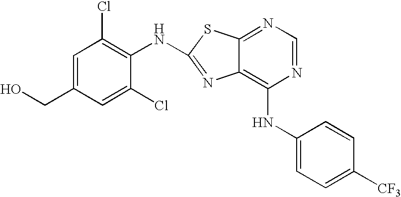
C1(NC2=C3C(=NC=N2)SC(NC2=C(Cl)C=C(CO)C=C2Cl)=N3)=CC=C([CF3])C=C1
